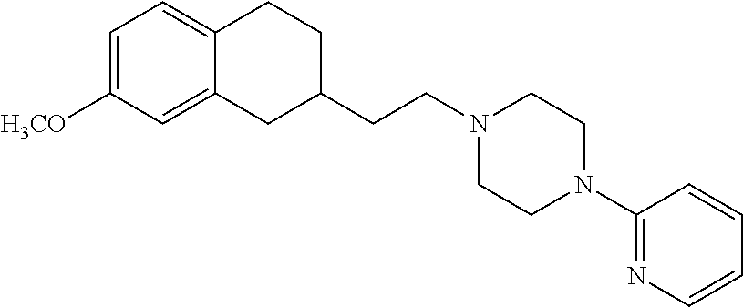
C1=C([H3CO])C=C2C(=C1)CCC(CCN1CCN(C3=NC=CC=C3)CC1)C2
